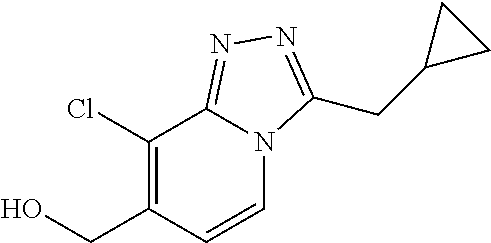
OCC1=C(Cl)C2=NN=C(CC3CC3)N2C=C1
